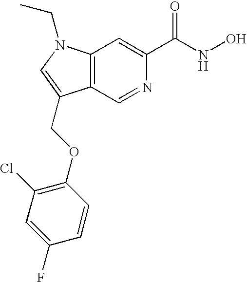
C12=C(N(CC)C=C1COC1=C(Cl)C=C(F)C=C1)C=C(C(NO)=O)N=C2
